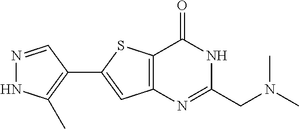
N1=CC(C2=CC3=C(S2)C(=O)NC(CN(C)C)=N3)=C(C)N1
